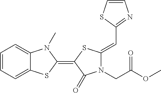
C1=CC=C2C(=C1)N(C)C(=C1SC(=CC3=NC=CS3)N(CC(OC)=O)C1=O)S2
